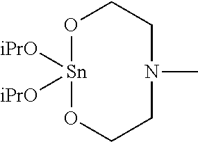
O1[Sn]([iPrO])([iPrO])OCCN(C)CC1
